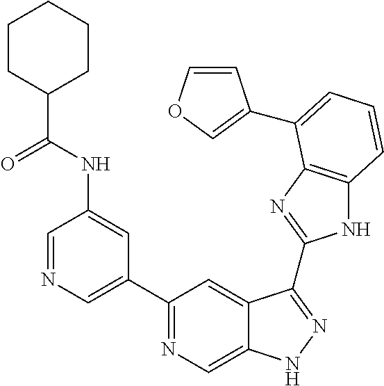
C1=NC=C(C2=NC=C3C(=C2)C(C2=NC4=C(N2)C=CC=C4C2=COC=C2)=NN3)C=C1NC(C1CCCCC1)=O
